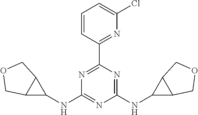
N1=C(C2=NC(Cl)=CC=C2)N=C(NC2C3C2COC3)N=C1NC1C2C1COC2
